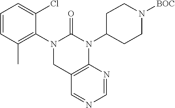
C12=C(N(C3CCN([BOC])CC3)C(=O)N(C3=C(C)C=CC=C3Cl)C1)N=CN=C2
